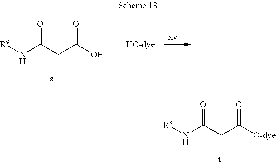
[R9]NC(CC([O-dye])=O)=O.[R9]NC(CC(O)=O)=O
